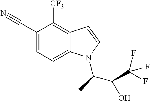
C1(C#N)=CC=C2C(=C1[CF3])C=CN2C(C(C)(O)C(F)(F)F)C
